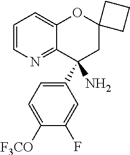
C1=CN=C2C(=C1)OC1(CC2(C2=CC=C([F3CO])C(F)=C2)N)CCC1
